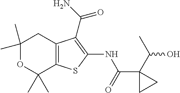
C1(C)(C)OC(C)(C)C2=C(C1)C(C(=O)N)=C(NC(C1(C(O)C)CC1)=O)S2
